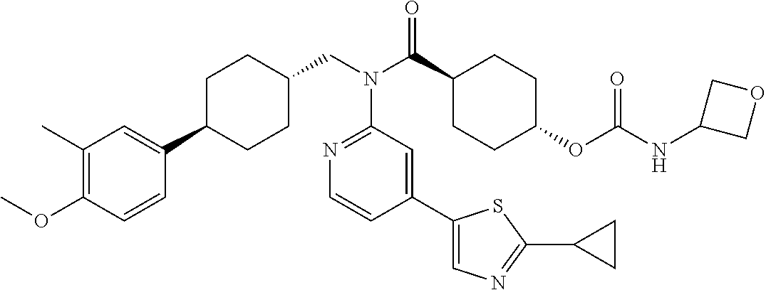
C1(C)=C(OC)C=CC(C2CCC(CN(C(C3CCC(OC(NC4COC4)=O)CC3)=O)C3=NC=CC(C4=CN=C(C5CC5)S4)=C3)CC2)=C1
